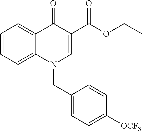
C1=CC=C2C(=C1)C(=O)C(C(OCC)=O)=CN2CC1=CC=C([OCF3])C=C1
